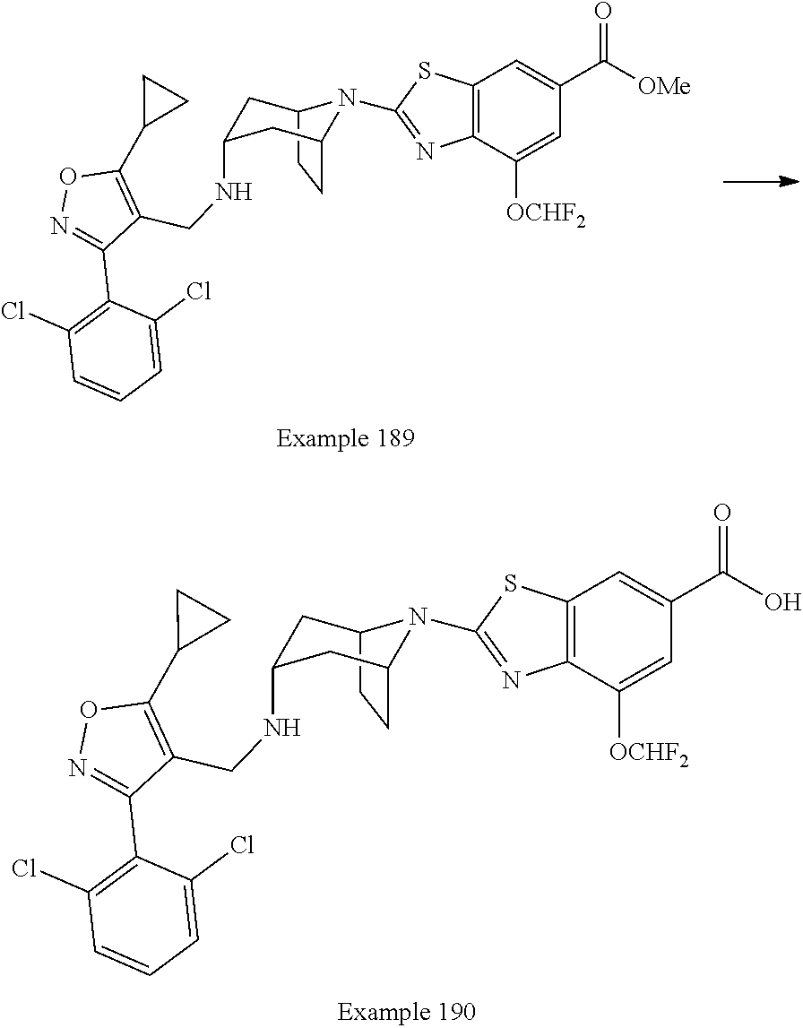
C12=C(C([OCHF2])=CC(C([OMe])=O)=C1)N=C(N1C3CC(NCC4=C(C5CC5)ON=C4C4=C(Cl)C=CC=C4Cl)CC1CC3)S2.C12=C(C([OCHF2])=CC(C(O)=O)=C1)N=C(N1C3CC(NCC4=C(C5CC5)ON=C4C4=C(Cl)C=CC=C4Cl)CC1CC3)S2
